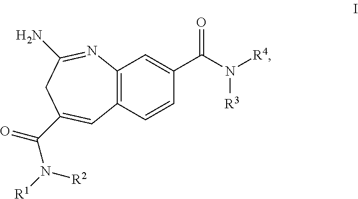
C12=C(C=CC(C(N([R4])[R3])=O)=C1)C=C(C(N([R1])[R2])=O)CC(N)=N2
